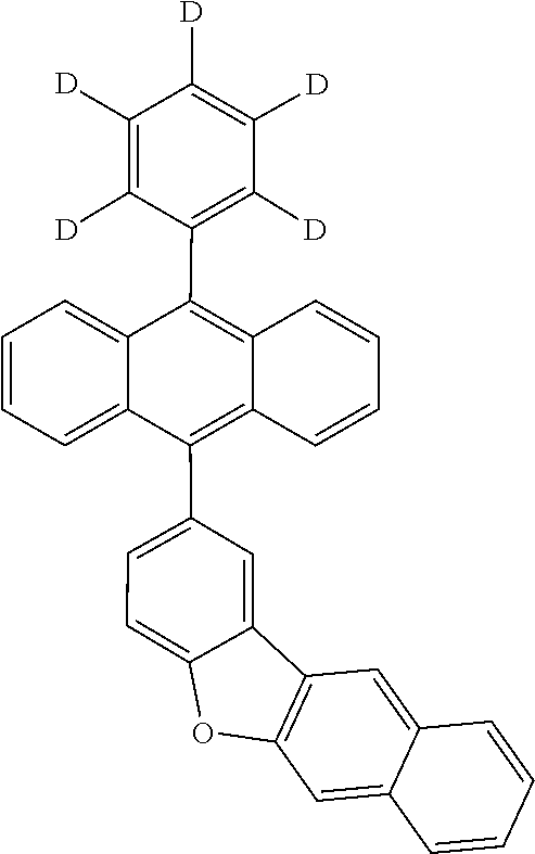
C12=C(C3=CC(C4=C5C(=C(C6=C([D])C([D])=C([D])C([D])=C6[D])C6=CC=CC=C46)C=CC=C5)=CC=C3O1)C=C1C(=C2)C=CC=C1
